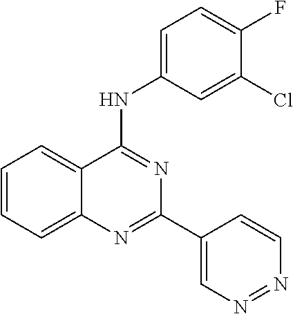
C1=CC=C2C(=C1)C(NC1=CC=C(F)C(Cl)=C1)=NC(C1=CN=NC=C1)=N2
